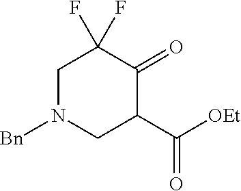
C1N([Bn])CC(C([OEt])=O)C(=O)C1(F)F
